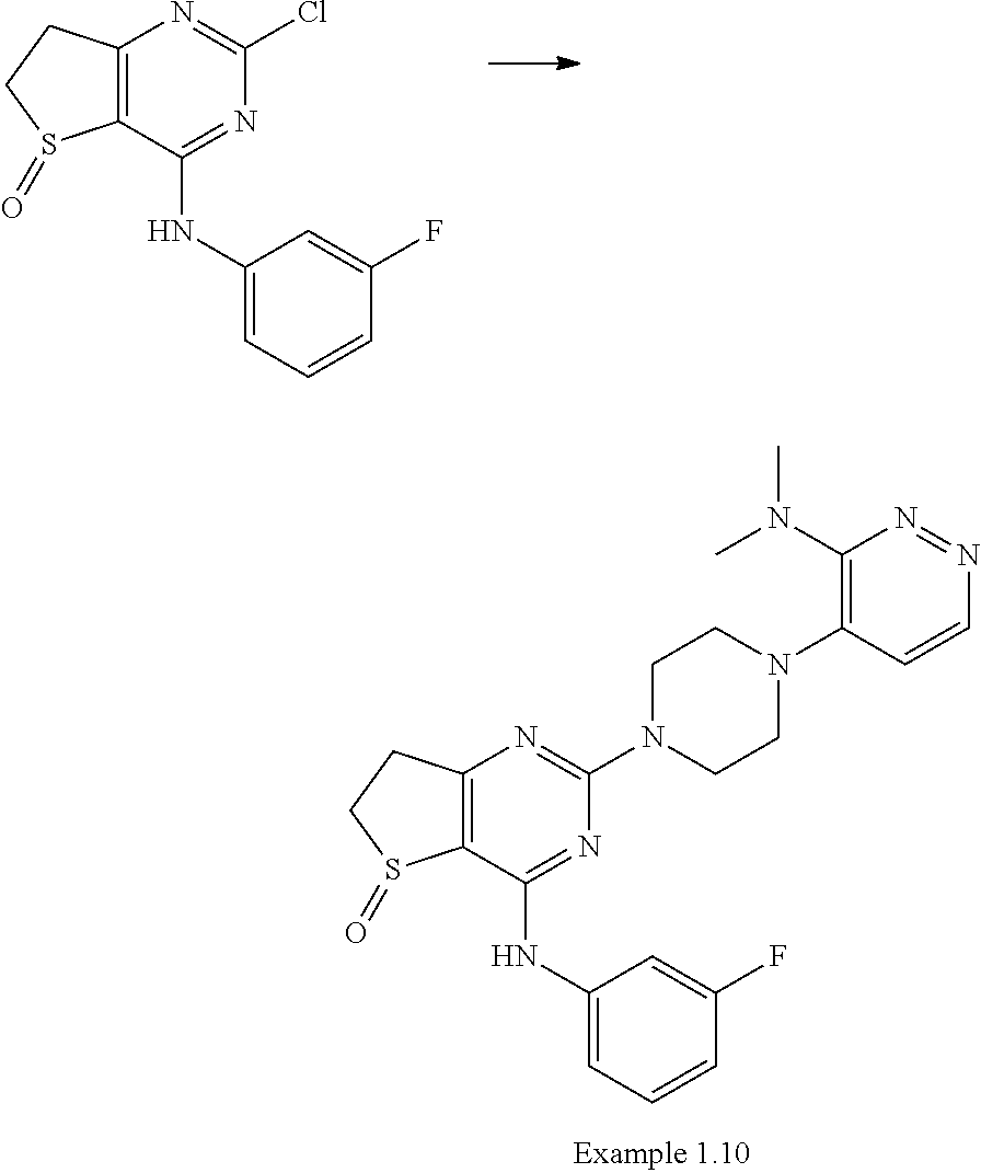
C12=C(C(NC3=CC=CC(F)=C3)=NC(N3CCN(C4=C(N(C)C)N=NC=C4)CC3)=N1)S(=O)CC2.C12=C(C(NC3=CC=CC(F)=C3)=NC(Cl)=N1)S(=O)CC2
